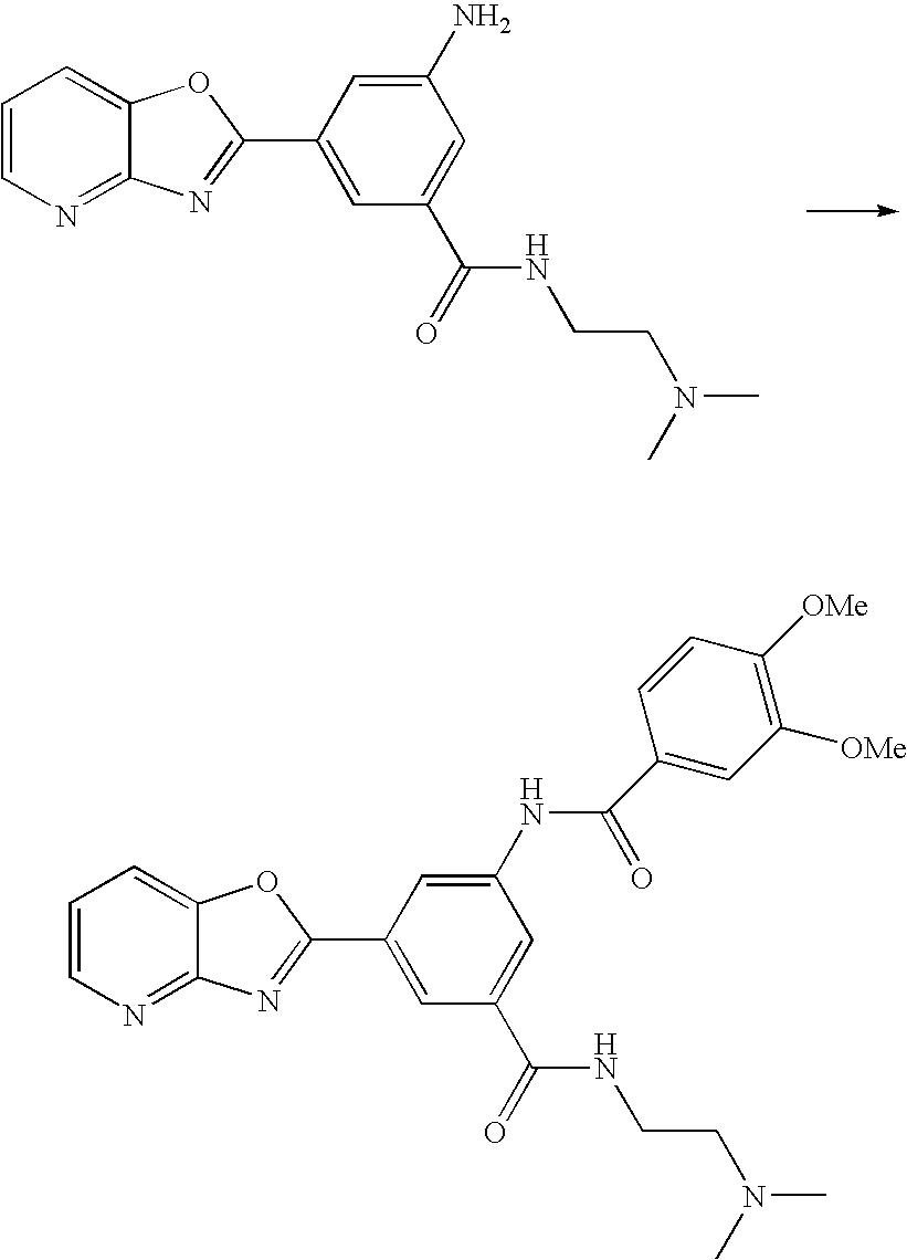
C1=CN=C2C(=C1)OC(C1=CC(C(=O)NCCN(C)C)=CC(NC(=O)C3=CC([OMe])=C([OMe])C=C3)=C1)=N2.C1=CN=C2C(=C1)OC(C1=CC(C(=O)NCCN(C)C)=CC(N)=C1)=N2
